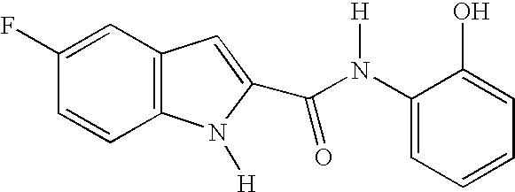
C12=C(C=CC(F)=C1)N([H])C(C(N(C1=CC=CC=C1O)[H])=O)=C2
